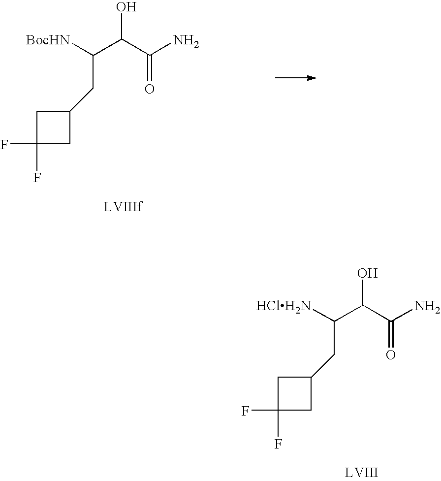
C1C(F)(F)CC1CC([HClH2N])C(C(N)=O)O.C1C(F)(F)CC1CC([BocHN])C(C(N)=O)O
